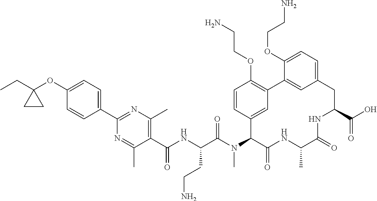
C1(OC2(CC)CC2)=CC=C(C2=NC(C)=C(C(NC(C(N(C3C(=O)NC(C)C(=O)NC(C(O)=O)CC4=CC=C(OCCN)C(=C4)C4=C(OCCN)C=CC3=C4)C)=O)CCN)=O)C(C)=N2)C=C1
